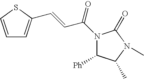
C1=CSC(C=CC(N2C([Ph])C(C)N(C)C2=O)=O)=C1
